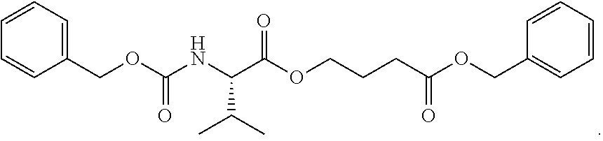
C1(COC(CCCOC(C(NC(OCC2=CC=CC=C2)=O)C(C)C)=O)=O)=CC=CC=C1
